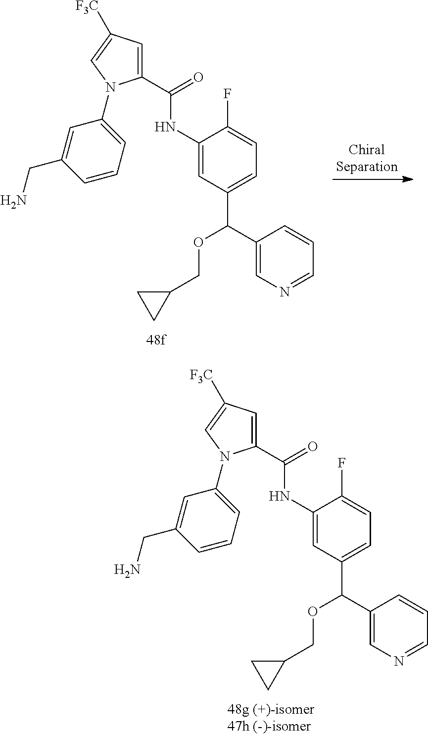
[F3C]C1=CN(C2=CC=CC(CN)=C2)C(C(NC2=CC(C(C3=CN=CC=C3)OCC3CC3)=CC=C2F)=O)=C1.[F3C]C1=CN(C2=CC=CC(CN)=C2)C(C(NC2=CC(C(C3=CN=CC=C3)OCC3CC3)=CC=C2F)=O)=C1
